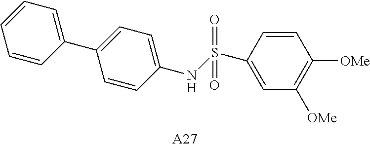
C1=CC(NS(C2=CC([OMe])=C([OMe])C=C2)(=O)=O)=CC=C1C1=CC=CC=C1.[A27]
